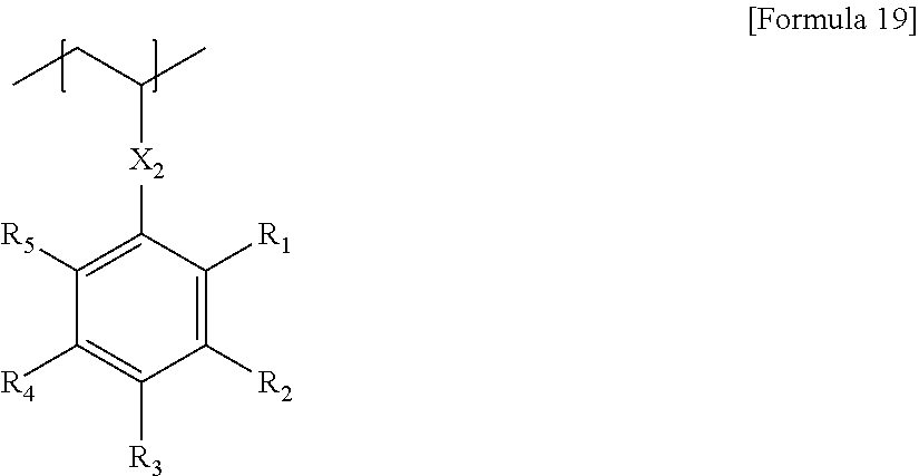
C1([X2]C(C)CC)=C([R5])C([R4])=C([R3])C([R2])=C1[R1]
